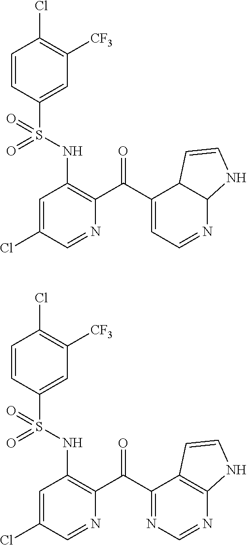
N1=CC(Cl)=CC(NS(C2=CC([CF3])=C(Cl)C=C2)(=O)=O)=C1C(C1=CC=NC2C1C=CN2)=O.N1=CC(Cl)=CC(NS(C2=CC([CF3])=C(Cl)C=C2)(=O)=O)=C1C(C1=NC=NC2=C1C=CN2)=O
